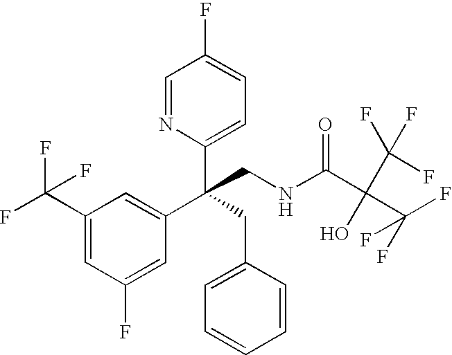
C1(C(F)(F)F)=CC(F)=CC(C(C2=CC=C(F)C=N2)(CC2=CC=CC=C2)CNC(C(O)(C(F)(F)F)C(F)(F)F)=O)=C1
